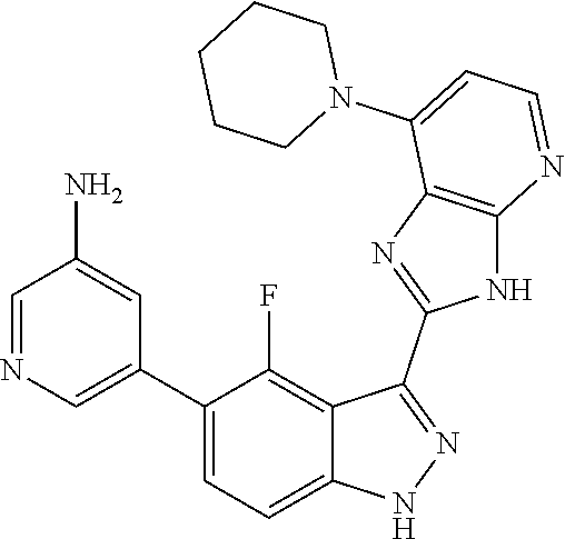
C1=NC=C(C2=CC=C3C(=C2F)C(C2=NC4=C(N2)N=CC=C4N2CCCCC2)=NN3)C=C1N
